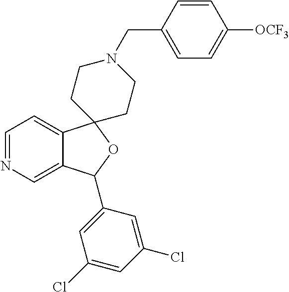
C1=NC=C2C(=C1)C1(OC2C2=CC(Cl)=CC(Cl)=C2)CCN(CC2=CC=C([OCF3])C=C2)CC1
